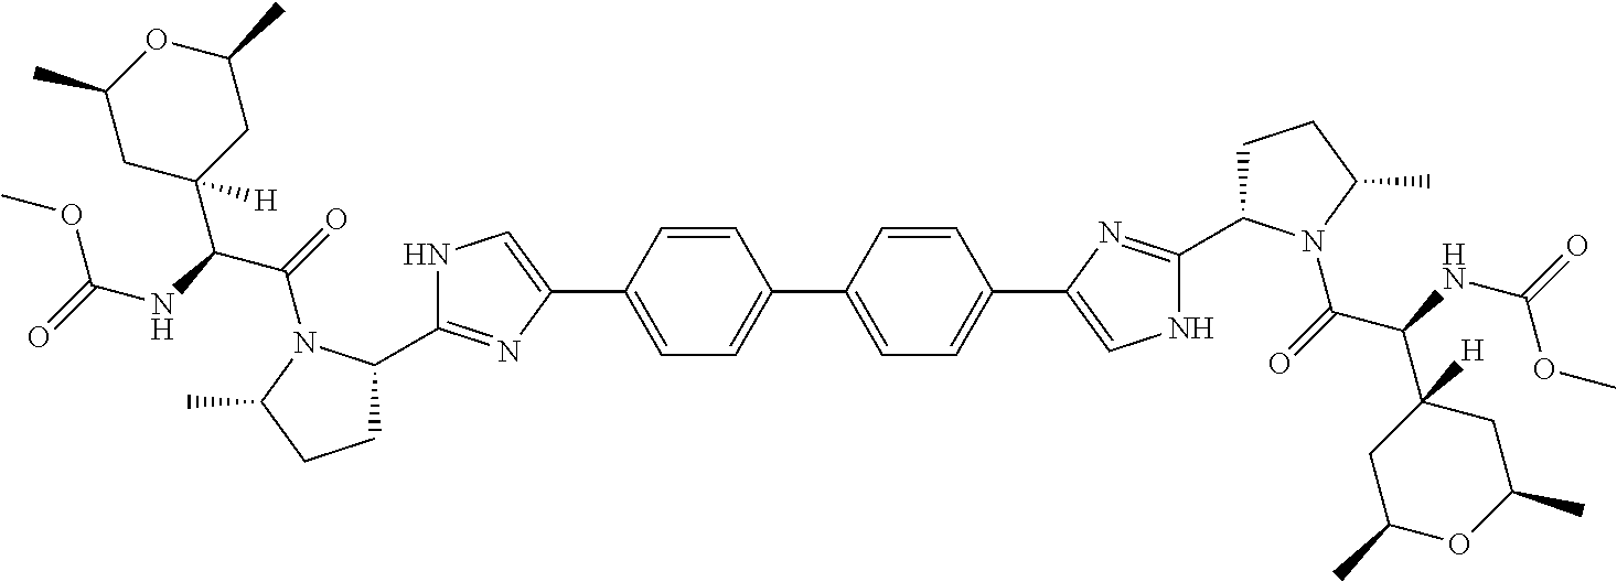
C1=CC(C2=CNC(C3CCC(C)N3C(C(C3([H])CC(C)OC(C)C3)NC(=O)OC)=O)=N2)=CC=C1C1=CC=C(C2=CNC(C3CCC(C)N3C(=O)C(NC(=O)OC)C3([H])CC(C)OC(C)C3)=N2)C=C1
